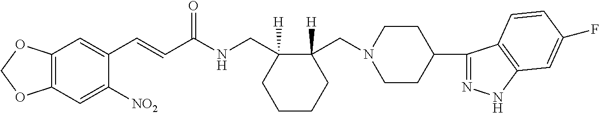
C1(C=CC(NCC2([H])C(CN3CCC(C4=NNC5=C4C=CC(F)=C5)CC3)([H])CCCC2)=O)=CC2=C(C=C1[NO2])OCO2
